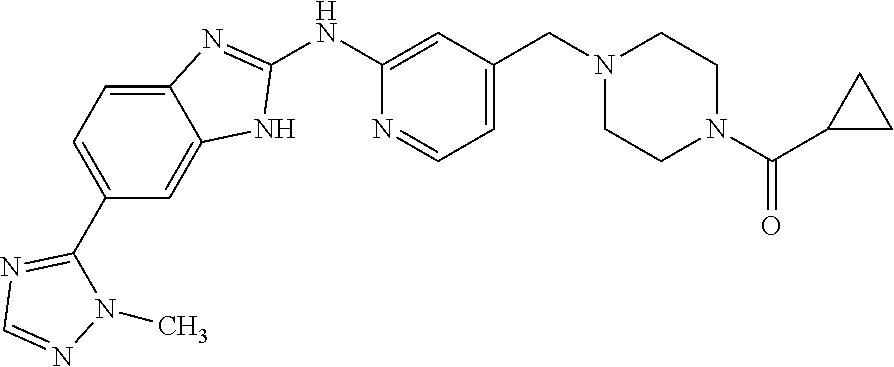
C12=CC=C(C3=NC=NN3C)C=C1NC(NC1=CC(CN3CCN(C(=O)C4CC4)CC3)=CC=N1)=N2
